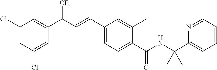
C1(Cl)=CC(Cl)=CC(C(C=CC2=CC=C(C(NC(C3=CC=CC=N3)(C)C)=O)C(C)=C2)[CF3])=C1
